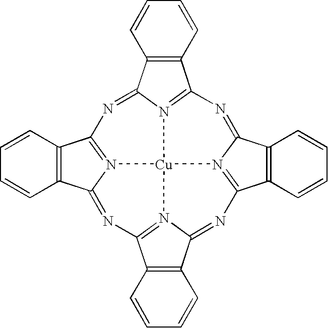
C12=C(C3=NC4=N5C(=NC6=N7C(=NC8=N9C(=NC1=N3[Cu]597)C1=C8C=CC=C1)C1=C6C=CC=C1)C1=C4C=CC=C1)C=CC=C2
